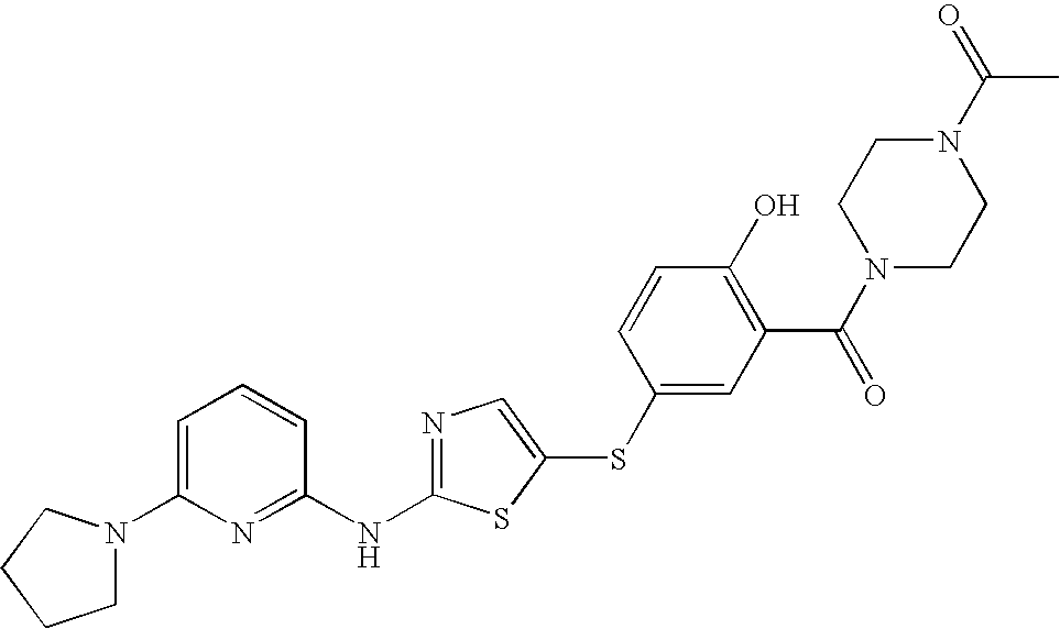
C1=C(N2CCCC2)N=C(NC2=NC=C(SC3=CC(C(N4CCN(C(=O)C)CC4)=O)=C(O)C=C3)S2)C=C1
